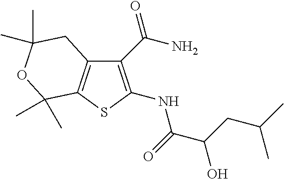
C12=C(SC(NC(=O)C(CC(C)C)O)=C1C(N)=O)C(C)(C)OC(C)(C)C2
